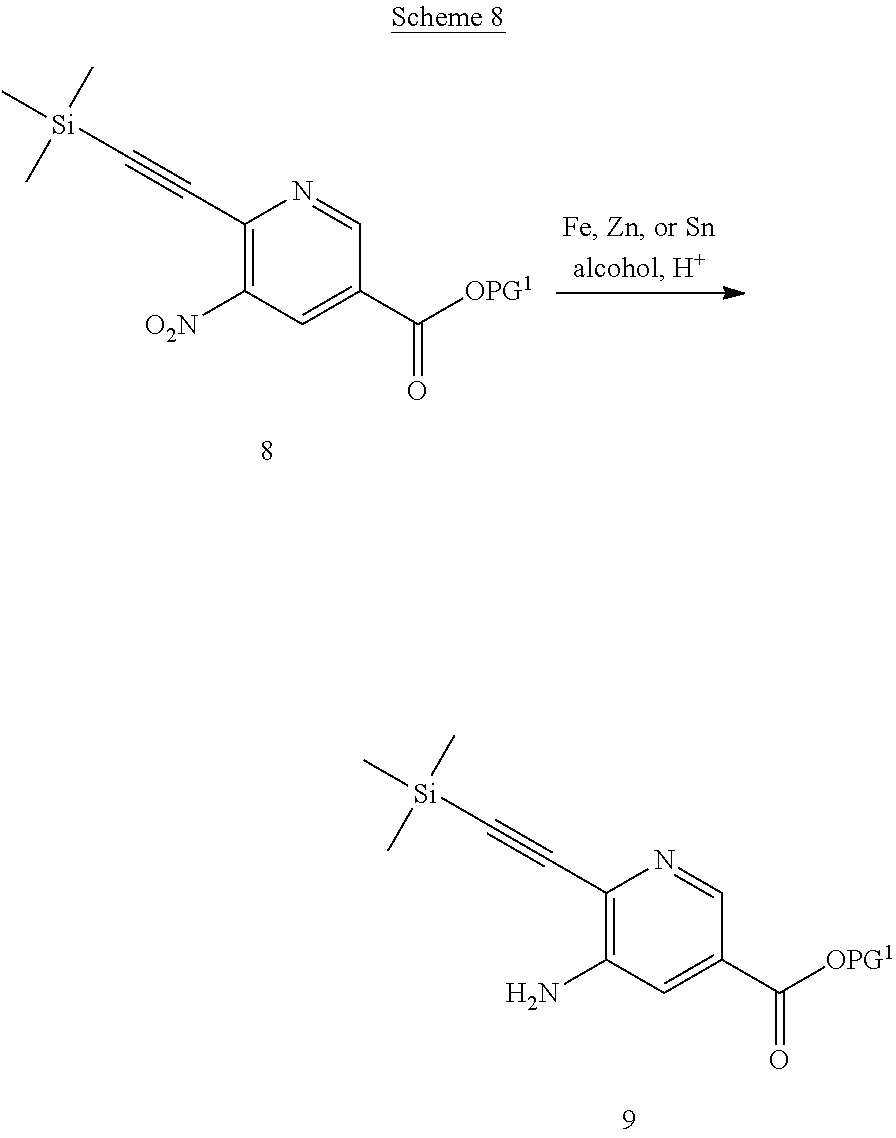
C1(C#C[Si](C)(C)C)=C([O2N])C=C(C([OPG1])=O)C=N1.C1(C#C[Si](C)(C)C)=C(N)C=C(C([OPG1])=O)C=N1
